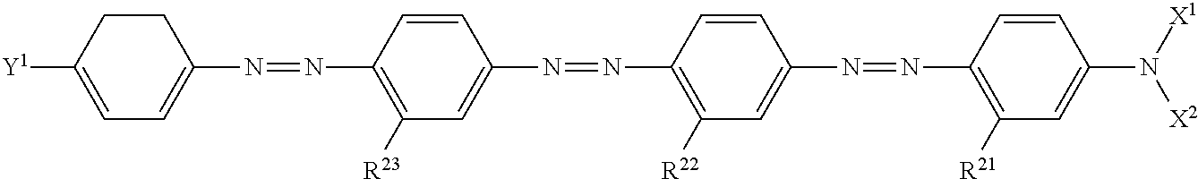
[Y1]C1=CC=C(N=NC2=C([R23])C=C(N=NC3=C([R22])C=C(N=NC4=C([R21])C=C(N([X1])[X2])C=C4)C=C3)C=C2)CC1
